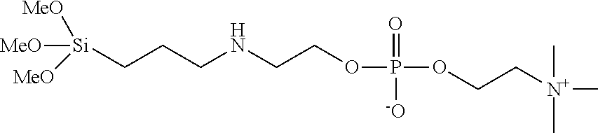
[Si](CCCNCCOP(OCC[N+](C)(C)C)(=O)[-O])([MeO])([MeO])[MeO]
